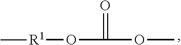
O=C(OC)O[R1]C
